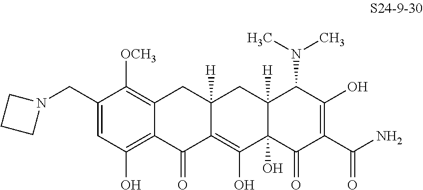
C1(CN2CCC2)=CC(O)=C2C(=C1[OCH3])CC1([H])C(=C(O)C3(O)C([H])(C1)C(N(C)C)C(O)=C(C(N)=O)C3=O)C2=O
